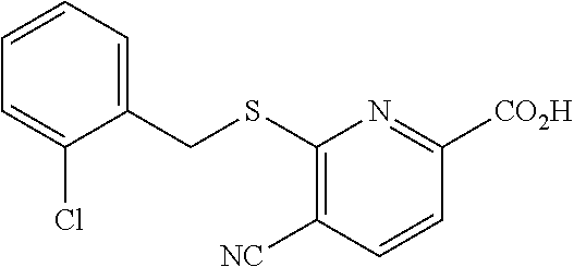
C1=CC=C(CSC2=C([NC])C=CC([CO2H])=N2)C(Cl)=C1
